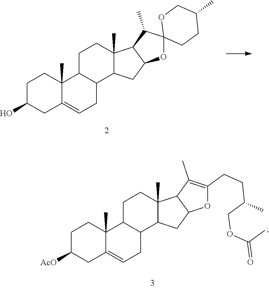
C1C(O)CC2=CCC3C(C2(C)C1)CCC1(C)C3CC2C1C(C)C1(O2)CCC(C)CO1.C1C([AcO])CC2=CCC3C(C2(C)C1)CCC1(C)C3CC2C1C(C)=C(CCC(COC(C)=O)C)O2
